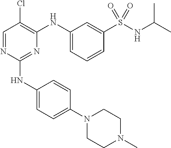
N1(C2=CC=C(NC3=NC(NC4=CC=CC(S(NC(C)C)(=O)=O)=C4)=C(Cl)C=N3)C=C2)CCN(C)CC1
